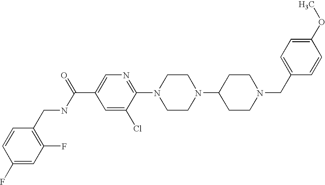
C1(OC)=CC=C(CN2CCC(N3CCN(C4=NC=C(C(NCC5=C(F)C=C(F)C=C5)=O)C=C4Cl)CC3)CC2)C=C1
